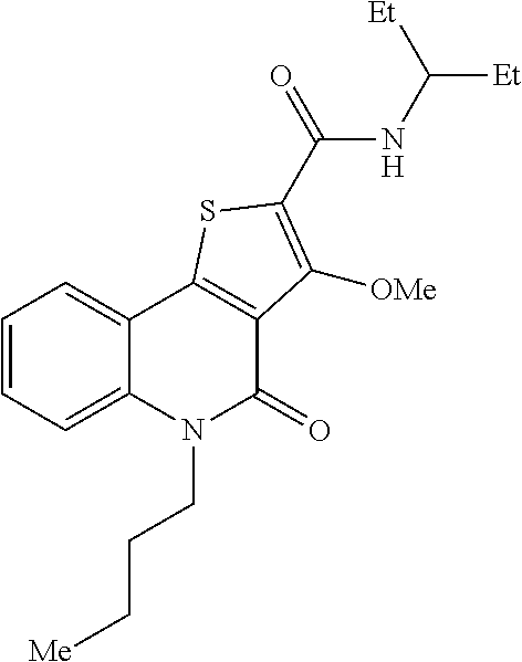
C1=CC=C2C(=C1)C1=C(C(=O)N2CCC[Me])C([OMe])=C(C(NC([Et])[Et])=O)S1
